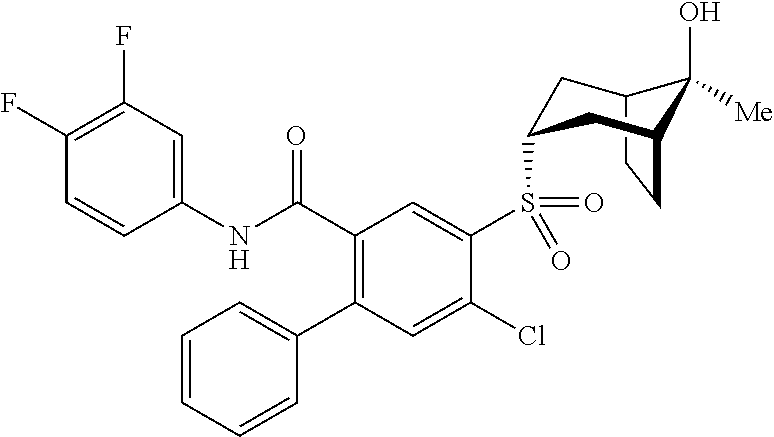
C12CCC(CC(S(C3=CC(C(NC4=CC(F)=C(F)C=C4)=O)=C(C4=CC=CC=C4)C=C3Cl)(=O)=O)C1)C2(O)[Me]
